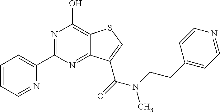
C1=CC=NC(C2=NC(O)=C3C(=N2)C(C(=O)N(C)CCC2=CC=NC=C2)=CS3)=C1
